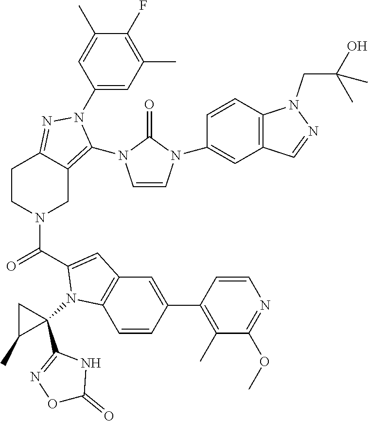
C1(F)=C(C)C=C(N2C(N3C=CN(C4=CC5=C(C=C4)N(CC(O)(C)C)N=C5)C3=O)=C3CN(C(=O)C4=CC5=C(C=CC(C6=C(C)C(OC)=NC=C6)=C5)N4C4(C5=NOC(=O)N5)CC4C)CCC3=N2)C=C1C
